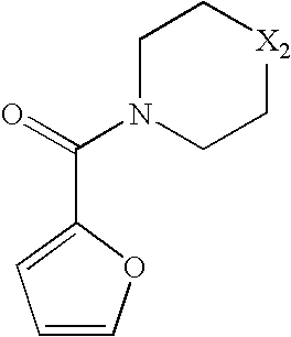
C1N(C(=O)C2=CC=CO2)CC[X2]C1
